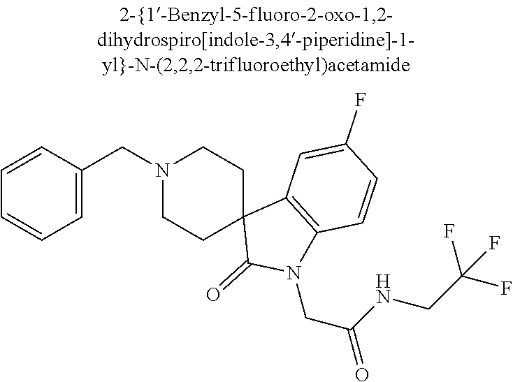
N1(CC2=CC=CC=C2)CCC2(CC1)C(=O)N(CC(NCC(F)(F)F)=O)C1=C2C=C(F)C=C1
